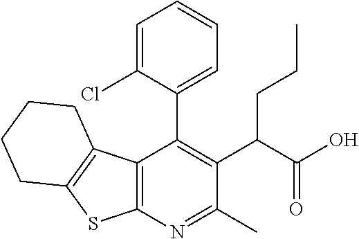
C12=C(N=C(C)C(C(C(O)=O)CCC)=C1C1=CC=CC=C1Cl)SC1=C2CCCC1
